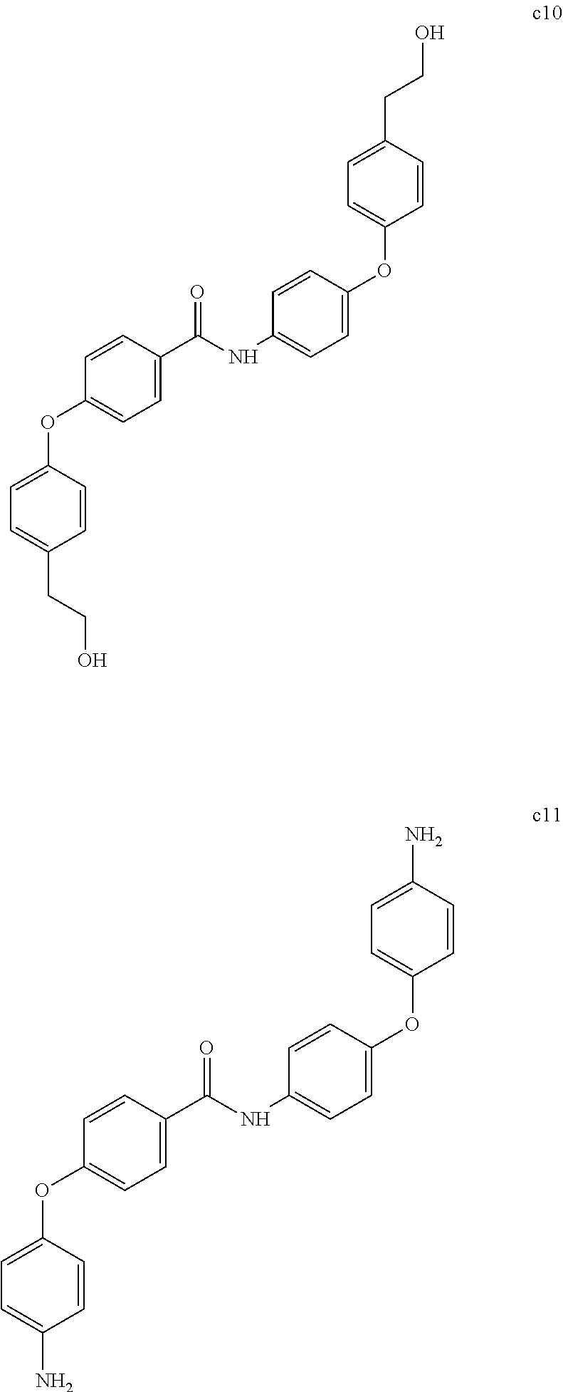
C1(OC2=CC=C(C(NC3=CC=C(OC4=CC=C(CCO)C=C4)C=C3)=O)C=C2)=CC=C(CCO)C=C1.C1(OC2=CC=C(C(NC3=CC=C(OC4=CC=C(N)C=C4)C=C3)=O)C=C2)=CC=C(N)C=C1
